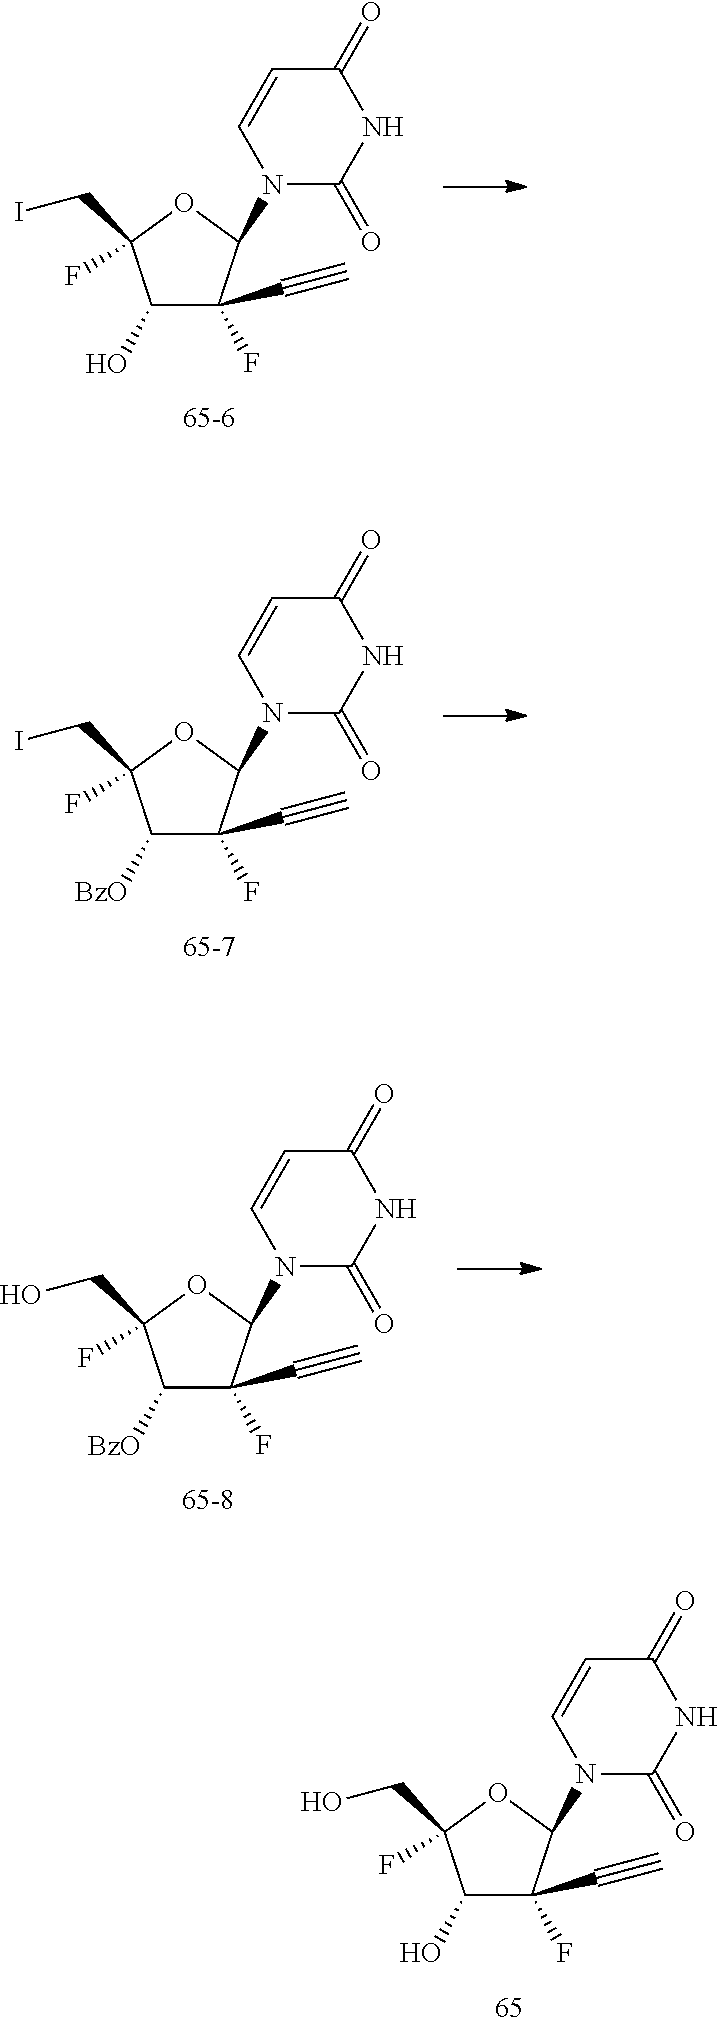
C1(O)C(F)(C#C)C(N2C(=O)NC(=O)C=C2)OC1(CI)F.C1([BzO])C(F)(C#C)C(N2C(=O)NC(=O)C=C2)OC1(CI)F.C1([BzO])C(F)(C#C)C(N2C(=O)NC(=O)C=C2)OC1(CO)F.C1(O)C(F)(C#C)C(N2C(=O)NC(=O)C=C2)OC1(CO)F
